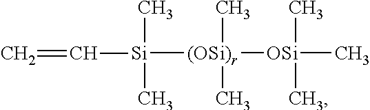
C[Si](C=C)([(OSi)r]([OSi](C)(C)C)(C)C)C
